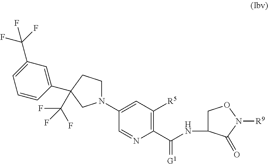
N1(C2=CC([R5])=C(C(=[G1])NC3CON([R9])C3=O)N=C2)CCC(C2=CC(C(F)(F)F)=CC=C2)(C(F)(F)F)C1
